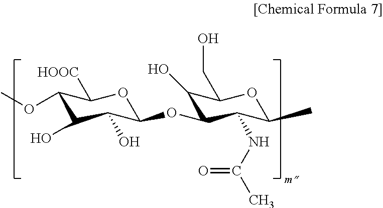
C1(OC)C(O)C(O)C(OC2C(O)C(CO)OC(C)C2NC(C)=O)OC1[HOOC]
